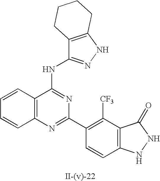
C12=C(N=C(C3=C([CF3])C4=C(C=C3)NNC4=O)N=C1NC1=NNC3=C1CCCC3)C=CC=C2
